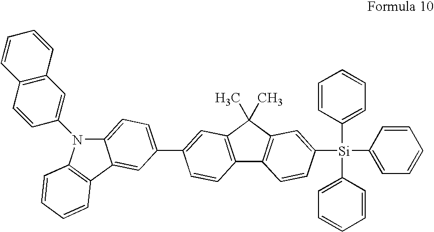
C12=CC=C(C3=CC4=C(C5=C(C4(C)C)C=C([Si](C4=CC=CC=C4)(C4=CC=CC=C4)C4=CC=CC=C4)C=C5)C=C3)C=C1C1=C(N2C2=CC3=C(C=C2)C=CC=C3)C=CC=C1
